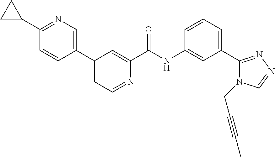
C1(C2=CC=NC(C(NC3=CC(C4=NN=CN4CC#CC)=CC=C3)=O)=C2)=CN=C(C2CC2)C=C1
